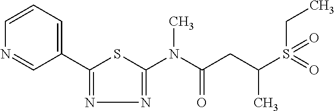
C1(C2=NN=C(N(C(CC(S(=O)(=O)CC)C)=O)C)S2)=CC=CN=C1
